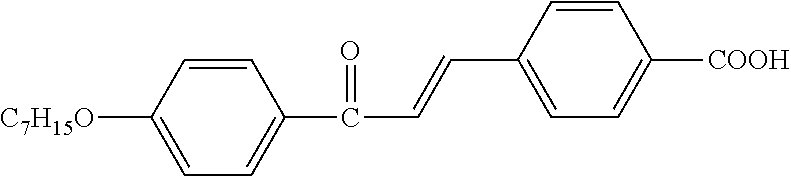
C1=CC([C7H15O])=CC=C1C(C=CC1=CC=C([COOH])C=C1)=O
